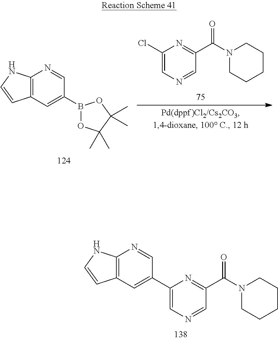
C12=C(C=C(B3OC(C)(C)C(C)(C)O3)C=N1)C=CN2.C1(Cl)=CN=CC(C(N2CCCCC2)=O)=N1.C12=C(C=C(C3=CN=CC(C(N4CCCCC4)=O)=N3)C=N1)C=CN2
